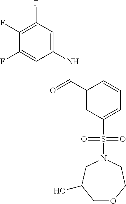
C1(F)=C(F)C=C(NC(C2=CC(S(N3CC(O)COCC3)(=O)=O)=CC=C2)=O)C=C1F
